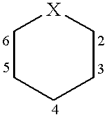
C1CCCC[X]1
